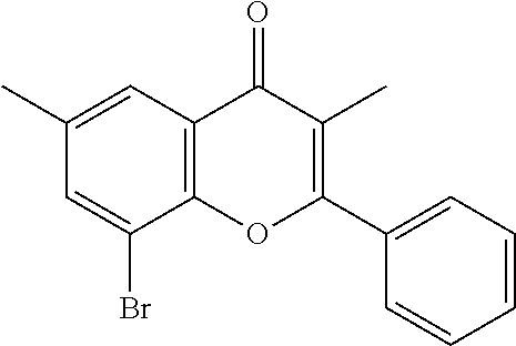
C12=C(OC(C3=CC=CC=C3)=C(C)C1=O)C(Br)=CC(C)=C2
